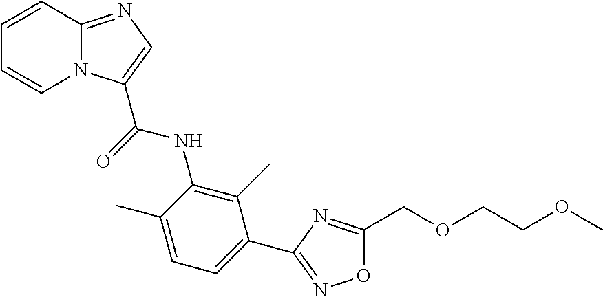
N12C(=NC=C1C(=O)NC1=C(C)C(C3=NOC(COCCOC)=N3)=CC=C1C)C=CC=C2
